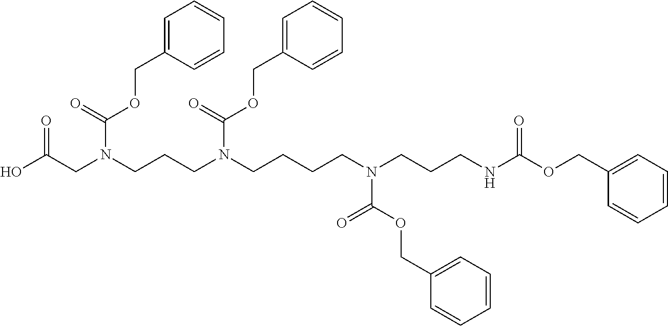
N(CCCN(CC(O)=O)C(OCC1=CC=CC=C1)=O)(CCCCN(CCCNC(OCC1=CC=CC=C1)=O)C(OCC1=CC=CC=C1)=O)C(OCC1=CC=CC=C1)=O
